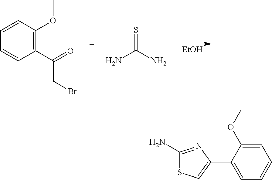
C1(C(=O)CBr)=C(OC)C=CC=C1.S=C(N)N.[EtOH].C1=C(OC)C(C2=CSC(N)=N2)=CC=C1
